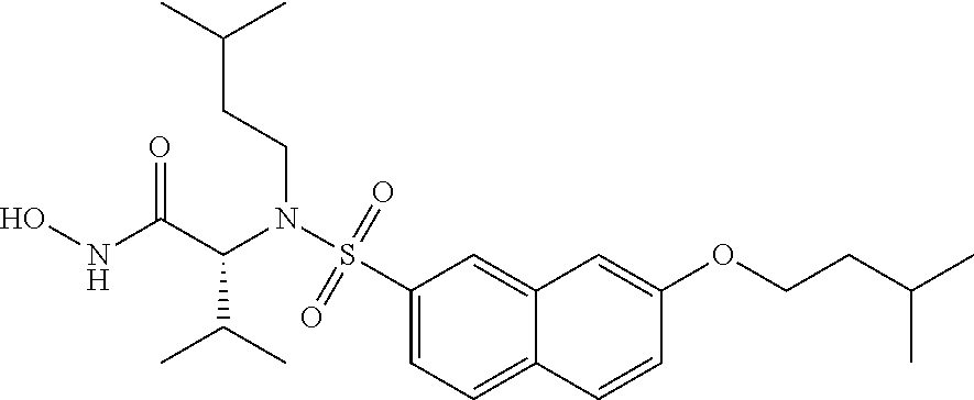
ONC(=O)C(N(S(=O)(=O)C1=CC=C2C(=C1)C=C(OCCC(C)C)C=C2)CCC(C)C)C(C)C
